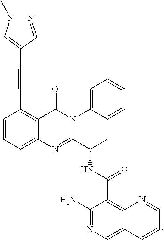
C1=CC=C2C(=C1C#CC1=CN(C)N=C1)C(=O)N(C1=CC=CC=C1)C(C(C)NC(C1=C3C(=CN=C1N)C=CC=N3)=O)=N2
